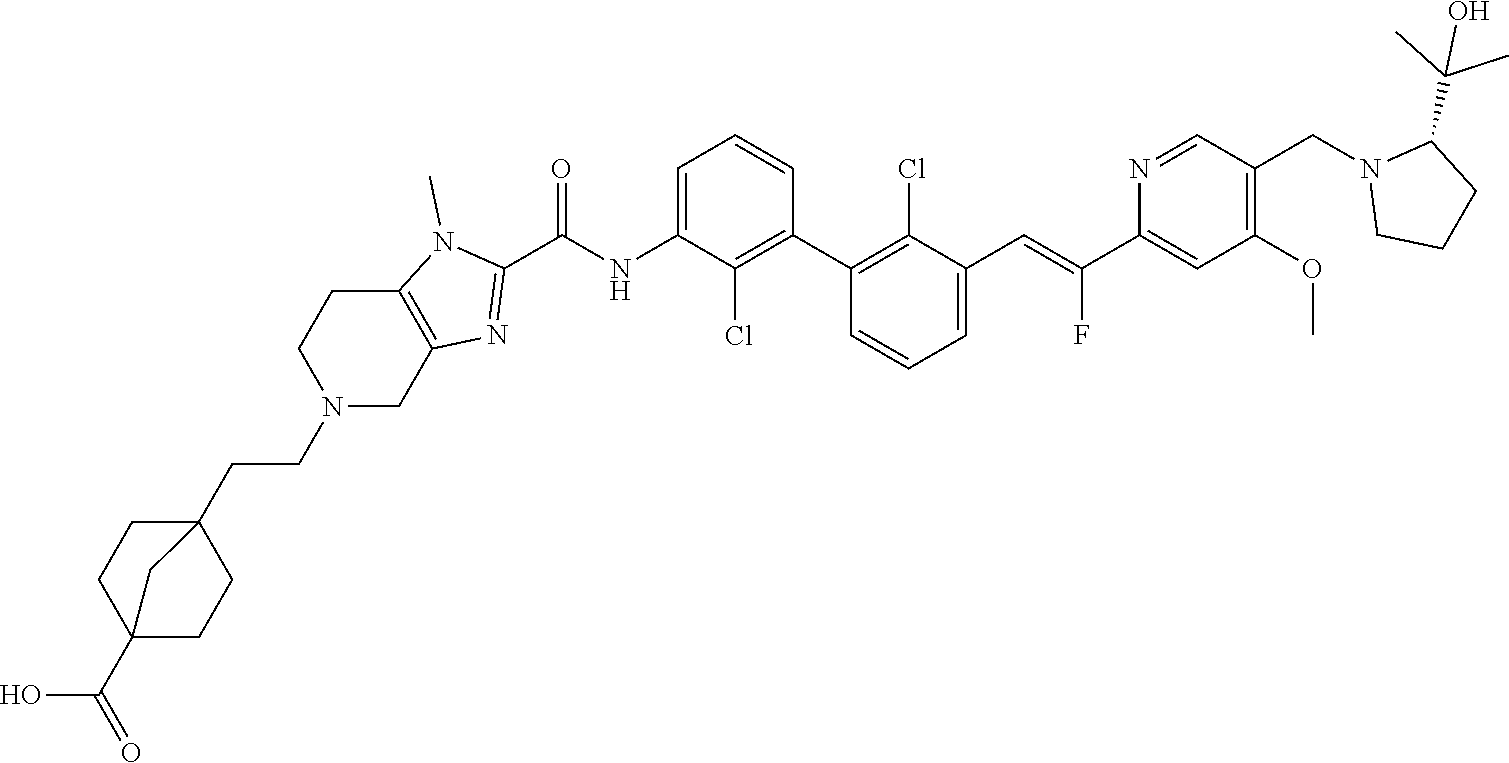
C1(C2=C(Cl)C(C=C(C3=CC(OC)=C(CN4CCCC4C(C)(C)O)C=N3)F)=CC=C2)=C(Cl)C(NC(C2=NC3=C(N2C)CCN(CCC24CCC(C(O)=O)(CC2)C4)C3)=O)=CC=C1
